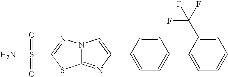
C12=NC(C3=CC=C(C4=CC=CC=C4C(F)(F)F)C=C3)=CN1N=C(S(N)(=O)=O)S2
